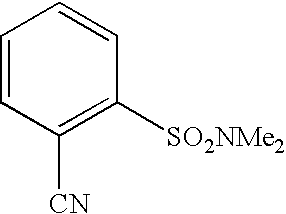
C1=CC([CN])=C([SO2NMe2])C=C1
